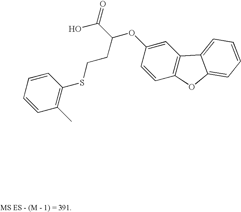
C1=CC(C)=C(SCCC(OC2=CC3=C(C=C2)OC2=CC=CC=C32)C(=O)O)C=C1
